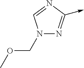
C<-C1=NN(COC)C=N1
